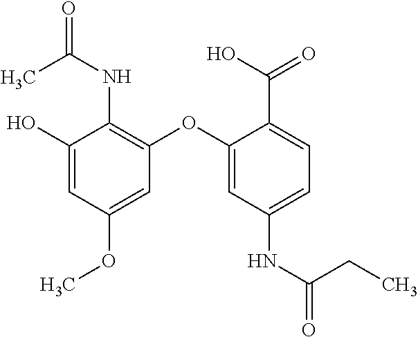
C1(O)=CC(OC)=CC(OC2=CC(NC(=O)CC)=CC=C2C(=O)O)=C1NC(=O)C
